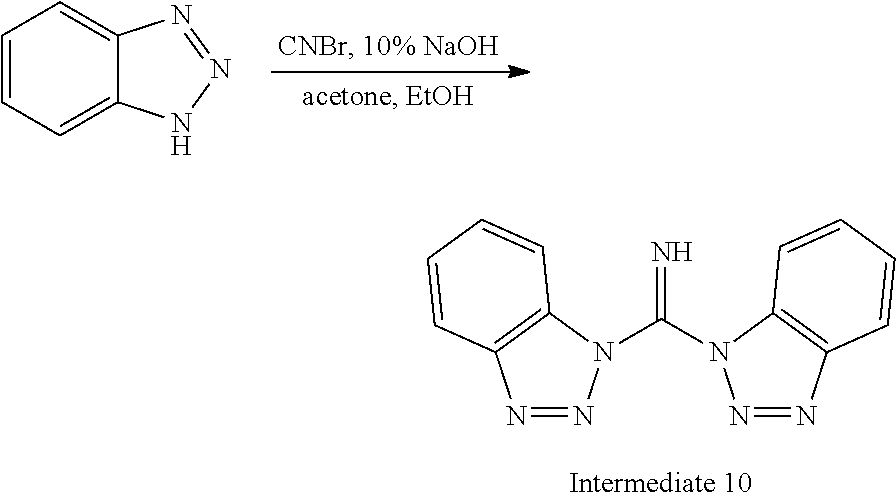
C1=CC=C2C(=C1)N=NN2.N1=NN(C(=N)N2N=NC3=C2C=CC=C3)C2=C1C=CC=C2
